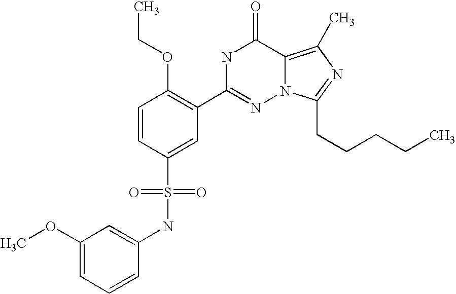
C1=CC(S(NC2=CC(OC)=CC=C2)(=O)=O)=CC(C2=NN3C(=C(C)N=C3CCCCC)C(=O)N2)=C1OCC
